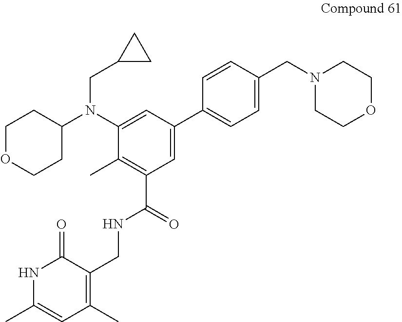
C1OCCC(N(C2=CC(C3=CC=C(CN4CCOCC4)C=C3)=CC(C(=O)NCC3=C(C)C=C(C)NC3=O)=C2C)CC2CC2)C1
